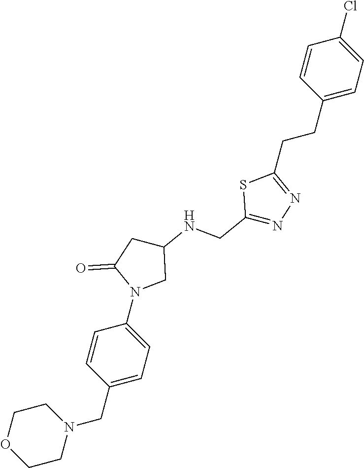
C1OCCN(CC2=CC=C(N3CC(NCC4=NN=C(CCC5=CC=C(Cl)C=C5)S4)CC3=O)C=C2)C1
